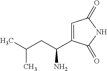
CC(CC(C1=CC(=O)NC1=O)N)C
